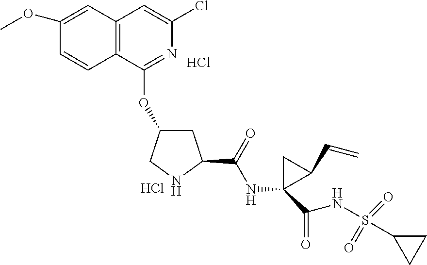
Cl.Cl.C12=C(C(OC3CC(C(=O)NC4(C(NS(C5CC5)(=O)=O)=O)CC4C=C)NC3)=NC(Cl)=C1)C=CC(OC)=C2
